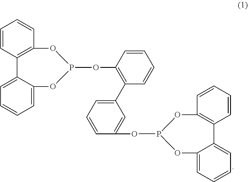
C1=C(OP2OC3=C(C4=CC=CC=C4O2)C=CC=C3)C=CC=C1C1=C(OP2OC3=C(C4=CC=CC=C4O2)C=CC=C3)C=CC=C1
